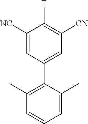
C1([NC])=CC(C2=C(C)C=CC=C2C)=CC([CN])=C1F
